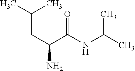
C(C(C(=O)NC(C)C)N)C(C)C
